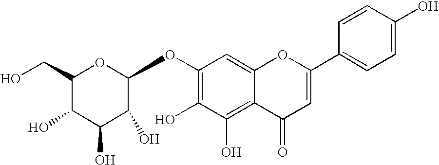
C1(OC2OC(CO)C(O)C(O)C2O)=C(O)C(O)=C2C(=C1)OC(C1=CC=C(O)C=C1)=CC2=O
